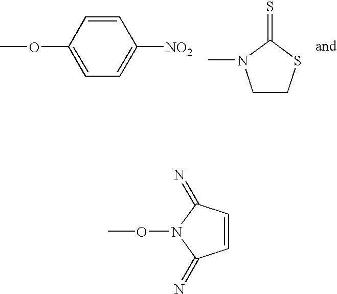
C1(OC)=CC=C([NO2])C=C1.C1CSC(=S)N1C.C1=CC(=N)N(OC)C1=N
